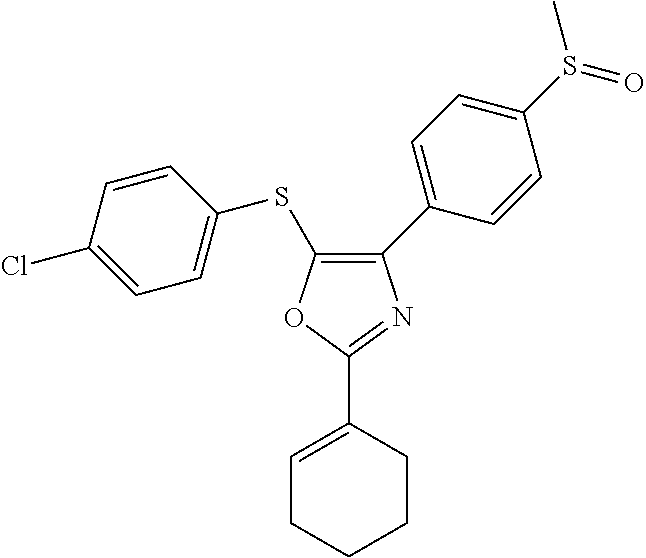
C1=C(Cl)C=CC(SC2=C(C3=CC=C(S(C)=O)C=C3)N=C(C3=CCCCC3)O2)=C1
